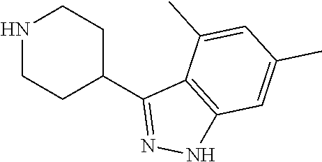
N1CCC(C2=NNC3=C2C(C)=CC(C)=C3)CC1
